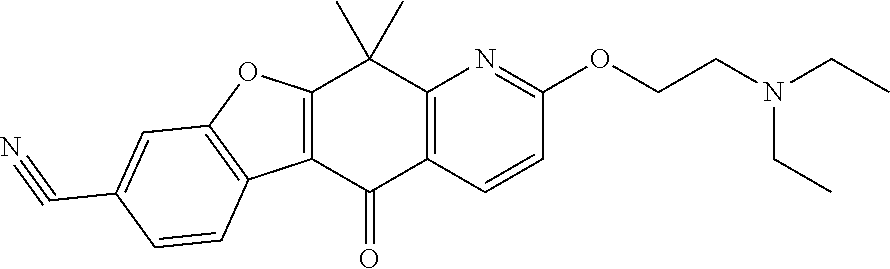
C12=C(C(=O)C3=C(C1(C)C)N=C(OCCN(CC)CC)C=C3)C1=C(O2)C=C(C#N)C=C1
